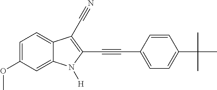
C1=C(OC)C=C2C(=C1)C(C#N)=C(C#CC1=CC=C(C(C)(C)C)C=C1)N2[H]
